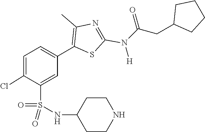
C(N(C1=NC(C)=C(C2=CC=C(Cl)C(S(=O)(=O)NC3CCNCC3)=C2)S1)[H])(=O)CC1CCCC1
